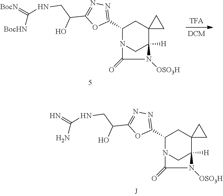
C1(C2=NN=C(C(CNC(N)=N)O)O2)N2CC([H])(C3(C1)CC3)N([OSO3H])C2=O.C1(C2=NN=C(C(CNC([BocHN])=[BocN])O)O2)N2CC([H])(C3(C1)CC3)N([OSO3H])C2=O
